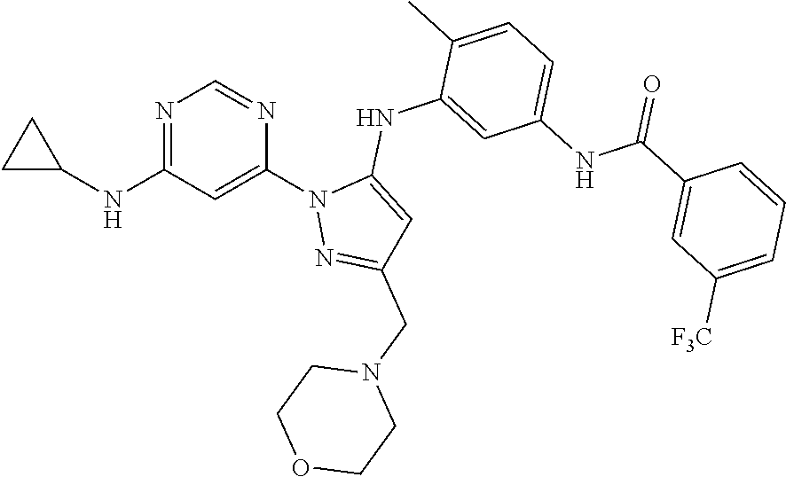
N1=C(NC2CC2)C=C(N2N=C(CN3CCOCC3)C=C2NC2=CC(NC(C3=CC([F3C])=CC=C3)=O)=CC=C2C)N=C1
